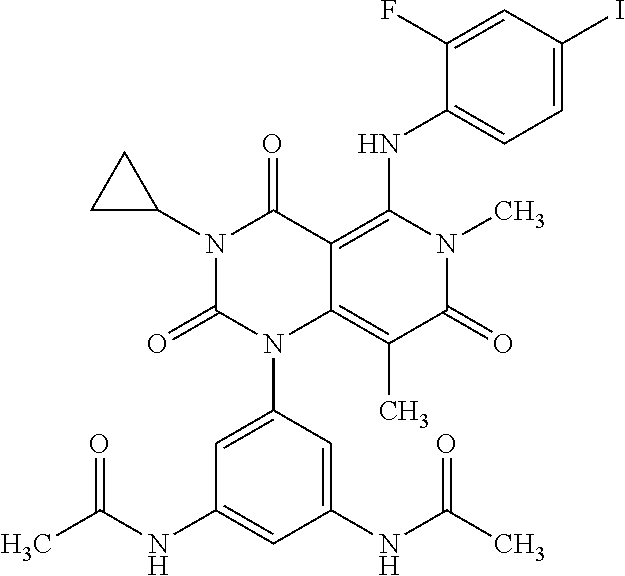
N1(C2CC2)C(=O)N(C2=CC(NC(C)=O)=CC(NC(C)=O)=C2)C2=C(C)C(=O)N(C)C(NC3=CC=C(I)C=C3F)=C2C1=O
